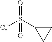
ClS(C1CC1)(=O)=O
